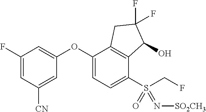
C1(F)=CC([CN])=CC(OC2=CC=C(S(CF)(=O)=N[SO2CH3])C3=C2CC(F)(F)C3O)=C1
